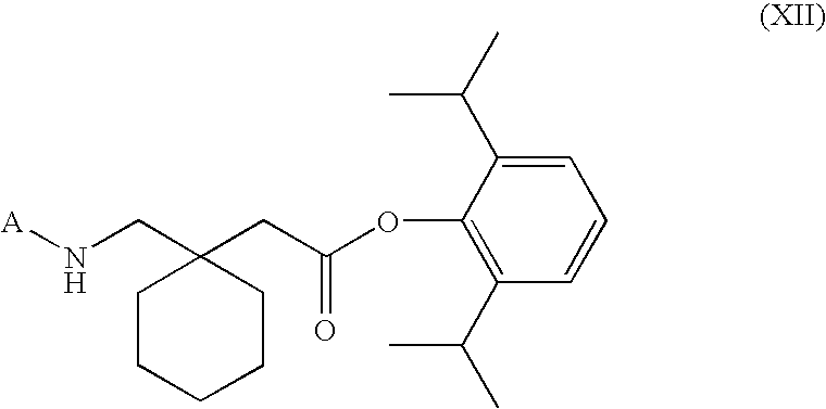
C(CC1(CN[A])CCCCC1)(OC1=C(C(C)C)C=CC=C1C(C)C)=O
